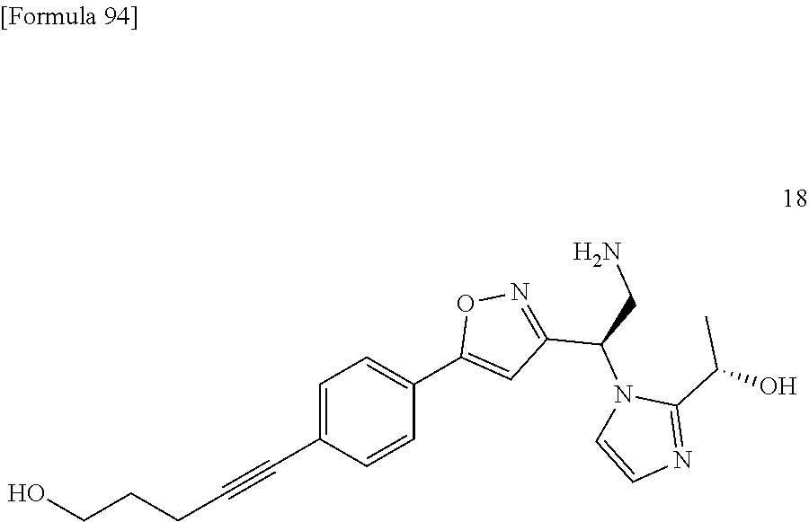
C1=C(C#CCCCO)C=CC(C2=CC(C(N3C=CN=C3C(O)C)CN)=NO2)=C1
